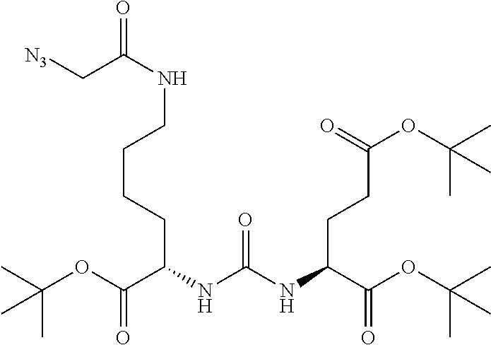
O(C(C(NC(NC(C(OC(C)(C)C)=O)CCC(OC(C)(C)C)=O)=O)CCCCNC(C[N3])=O)=O)C(C)(C)C
